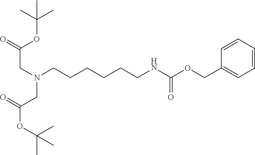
O=C(OC(C)(C)C)CN(CCCCCCNC(OCC1=CC=CC=C1)=O)CC(OC(C)(C)C)=O
